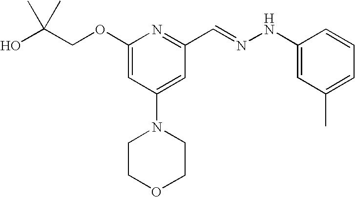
C(COC1=CC(N2CCOCC2)=CC(C=NNC2=CC(C)=CC=C2)=N1)(O)(C)C
